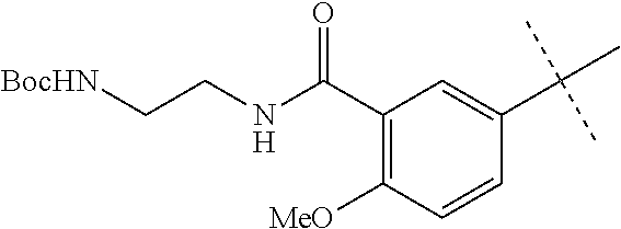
C1(C(NCC[BocHN])=O)=C([MeO])C=CC(C(C)(C)C)=C1
